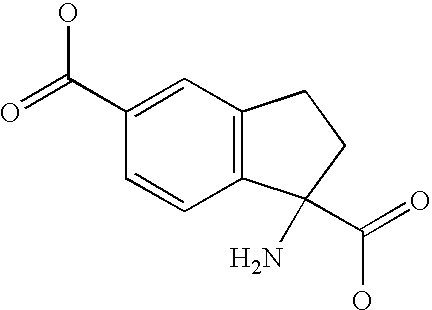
OC(C1=CC2=C(C=C1)C(C(=O)O)(N)CC2)=O
